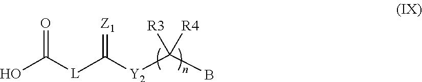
[L](C([Y2]C(B)([R3])[R4])=[Z1])C(O)=O
